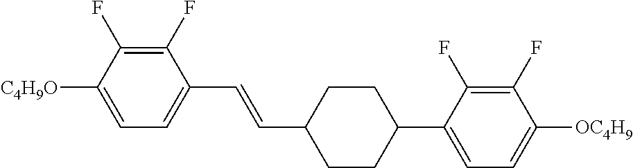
C1(F)=C(F)C([C4H9O])=CC=C1C=CC1CCC(C2=CC=C([OC4H9])C(F)=C2F)CC1
